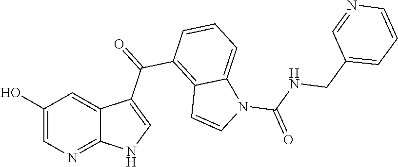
C1(O)=CN=C2C(=C1)C(C(=O)C1=C3C(=CC=C1)N(C(NCC1=CC=CN=C1)=O)C=C3)=CN2
